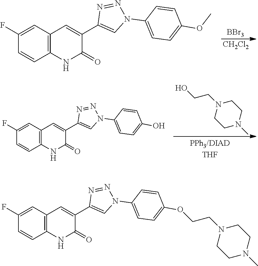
[BBr3].[CH2Cl2].C1=C(F)C=CC2=C1C=C(C1=CN(C3=CC=C(OC)C=C3)N=N1)C(=O)N2.C1CN(C)CCN1CCO.C1=C(F)C=CC2=C1C=C(C1=CN(C3=CC=C(O)C=C3)N=N1)C(=O)N2.C1=C(F)C=CC2=C1C=C(C1=CN(C3=CC=C(OCCN4CCN(C)CC4)C=C3)N=N1)C(=O)N2
